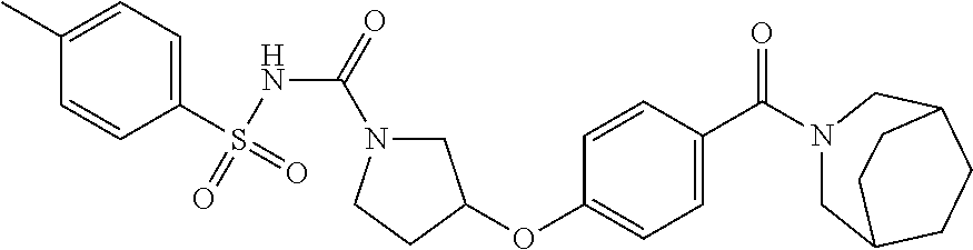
C1N(C(NS(=O)(=O)C2=CC=C(C)C=C2)=O)CCC1OC1=CC=C(C(N2CC3CCC(C2)CC3)=O)C=C1
